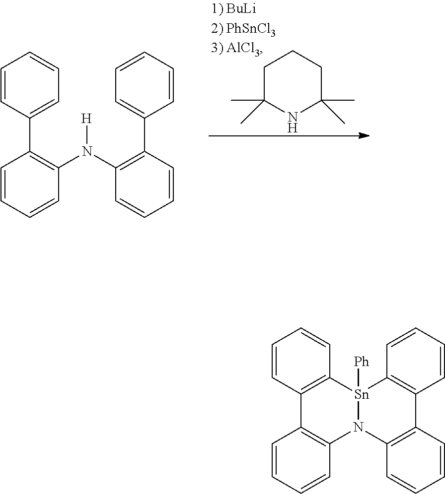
C1C(C)(C)NC(C)(C)CC1.C1(C2=C(N(C3=C(C4=CC=CC=C4)C=CC=C3)[H])C=CC=C2)=CC=CC=C1.C12=C([Sn]3([Ph])N(C4=C1C=CC=C4)C1=C(C=CC=C1)C1=C3C=CC=C1)C=CC=C2
